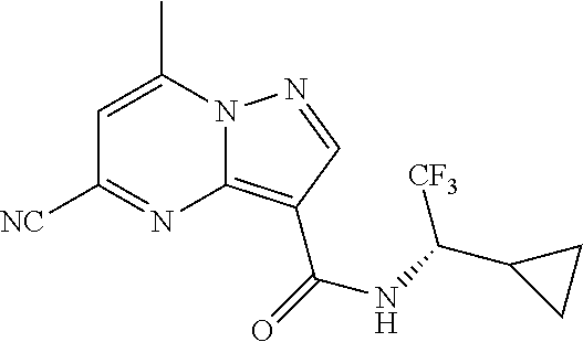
C1=C(C)N2C(=C(C(=O)NC(C3CC3)[CF3])C=N2)N=C1[NC]
